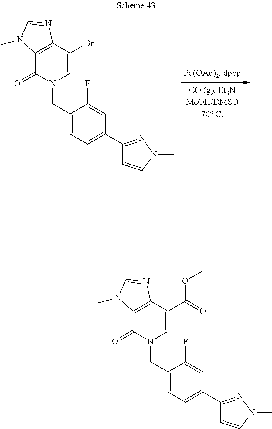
C1(CN2C=C(Br)C3=C(C2=O)N(C)C=N3)=CC=C(C2=NN(C)C=C2)C=C1F.C1(CN2C=C(C(OC)=O)C3=C(C2=O)N(C)C=N3)=CC=C(C2=NN(C)C=C2)C=C1F
